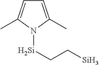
C1=C(C)N([Si]CC[Si])C(C)=C1
